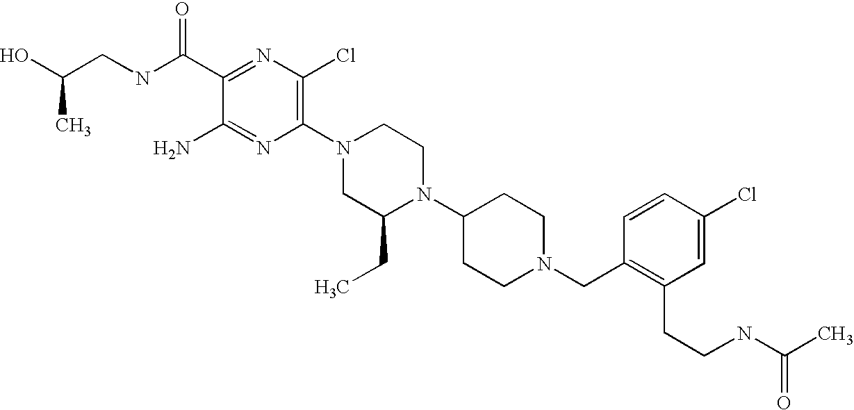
C1(C(NCC(O)C)=O)=NC(Cl)=C(N2CC(CC)N(C3CCN(CC4=C(CCNC(C)=O)C=C(Cl)C=C4)CC3)CC2)N=C1N
